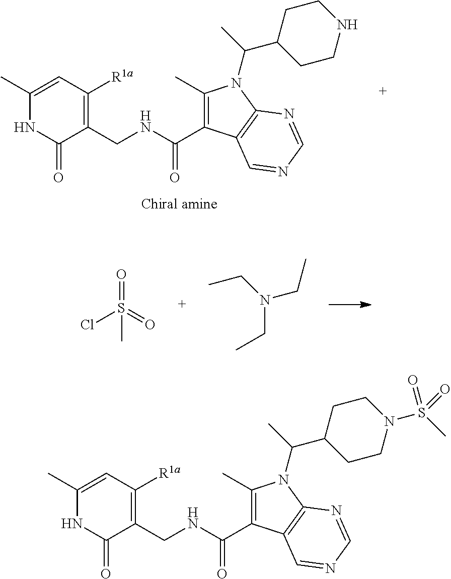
C1(C)=CC([R1a])=C(CNC(C2=C(C)N(C(C)C3CCN(S(C)(=O)=O)CC3)C3=C2C=NC=N3)=O)C(=O)N1.C1(C)=CC([R1a])=C(CNC(C2=C(C)N(C(C)C3CCNCC3)C3=C2C=NC=N3)=O)C(=O)N1.ClS(=O)(=O)C.N(CC)(CC)CC
